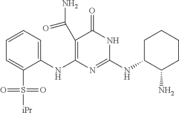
C1(C(N)=O)=C(NC2=CC=CC=C2S([iPr])(=O)=O)N=C(NC2C(N)CCCC2)NC1=O
